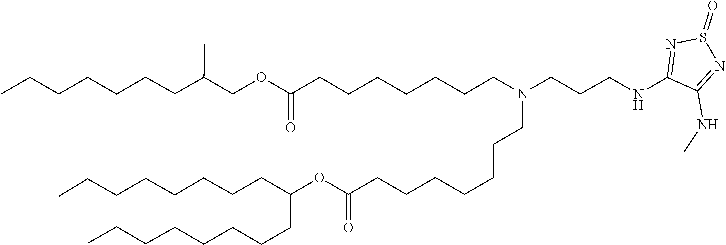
O(C(=O)CCCCCCCN(CCCCCCCC(OCC(CCCCCCC)C)=O)CCCNC1=NS(=O)N=C1NC)C(CCCCCCCC)CCCCCCCC
